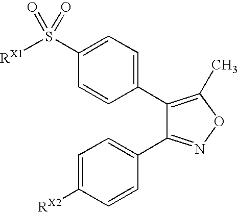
C1(C2=CC=C(S([RX1])(=O)=O)C=C2)=C(C)ON=C1C1=CC=C([RX2])C=C1
